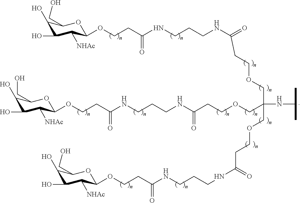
C1(O)C(O)C([NHAc])C(OCCC(=O)NCCCNC(=O)CCOCC(NC(C)C)(COCCC(=O)NCCCNC(=O)CCOC2C([NHAc])C(O)C(O)C(CO)O2)COCCC(=O)NCCCNC(CCOC2C([NHAc])C(O)C(O)C(CO)O2)=O)OC1CO
